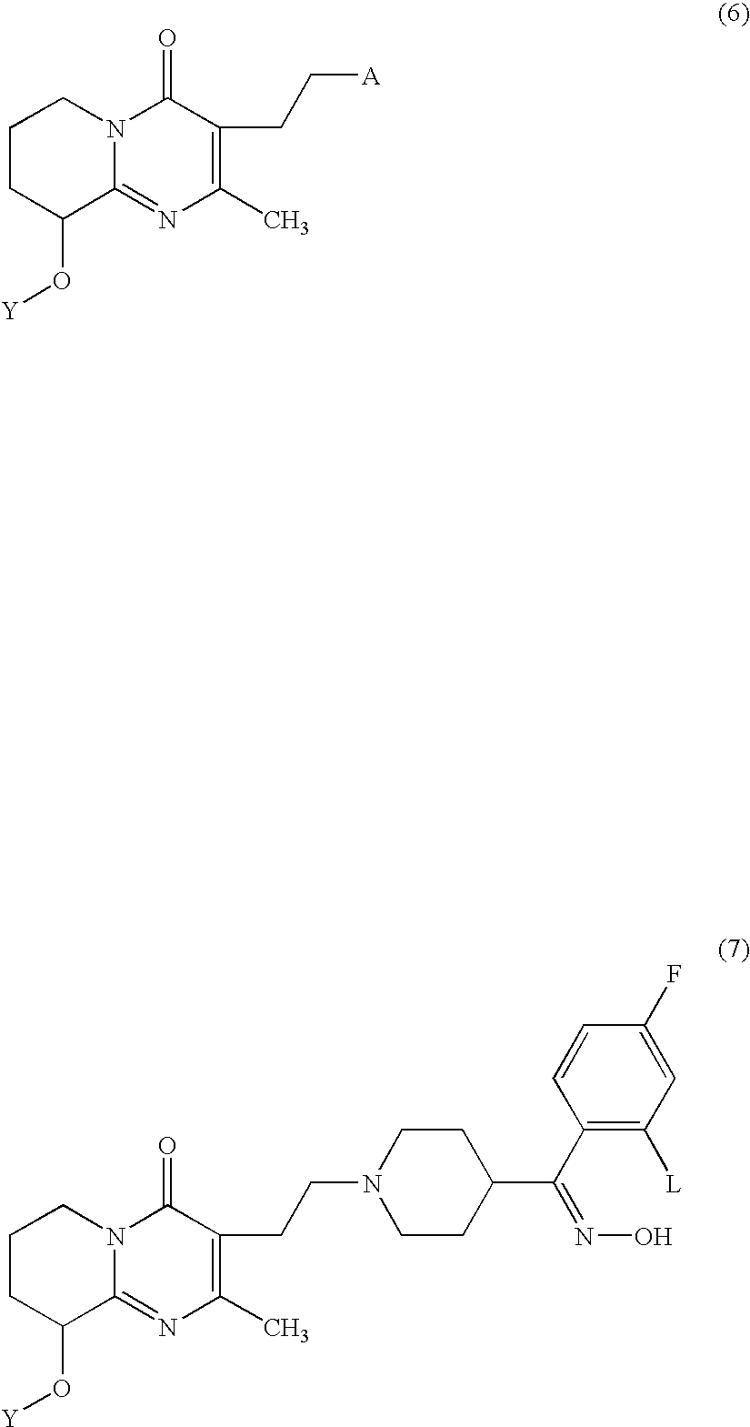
C1CC(O[Y])C2=NC(C)=C(CCN3CCC(C(C4=C([L])C=C(F)C=C4)=NO)CC3)C(=O)N2C1.C1CC(O[Y])C2=NC(C)=C(CC[A])C(=O)N2C1
